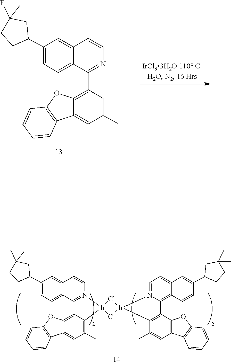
C1=C2C(=CC=C1C1CCC(F)(C)C1)C(C1=C3C(=CC(C)=C1)C1=C(C=CC=C1)O3)=NC=C2.C1=C2C(=CC=C1C1CCC(C)(C)C1)C1=N(C=C2)[Ir]2(C3=C(C)C=C4C(=C13)OC1=C4C=CC=C1)Cl[Ir]1(Cl2)N2=CC=C3C=C(C4CCC(C)(C)C4)C=CC3=C2C2=C1C(C)=CC1=C2OC2=C1C=CC=C2
